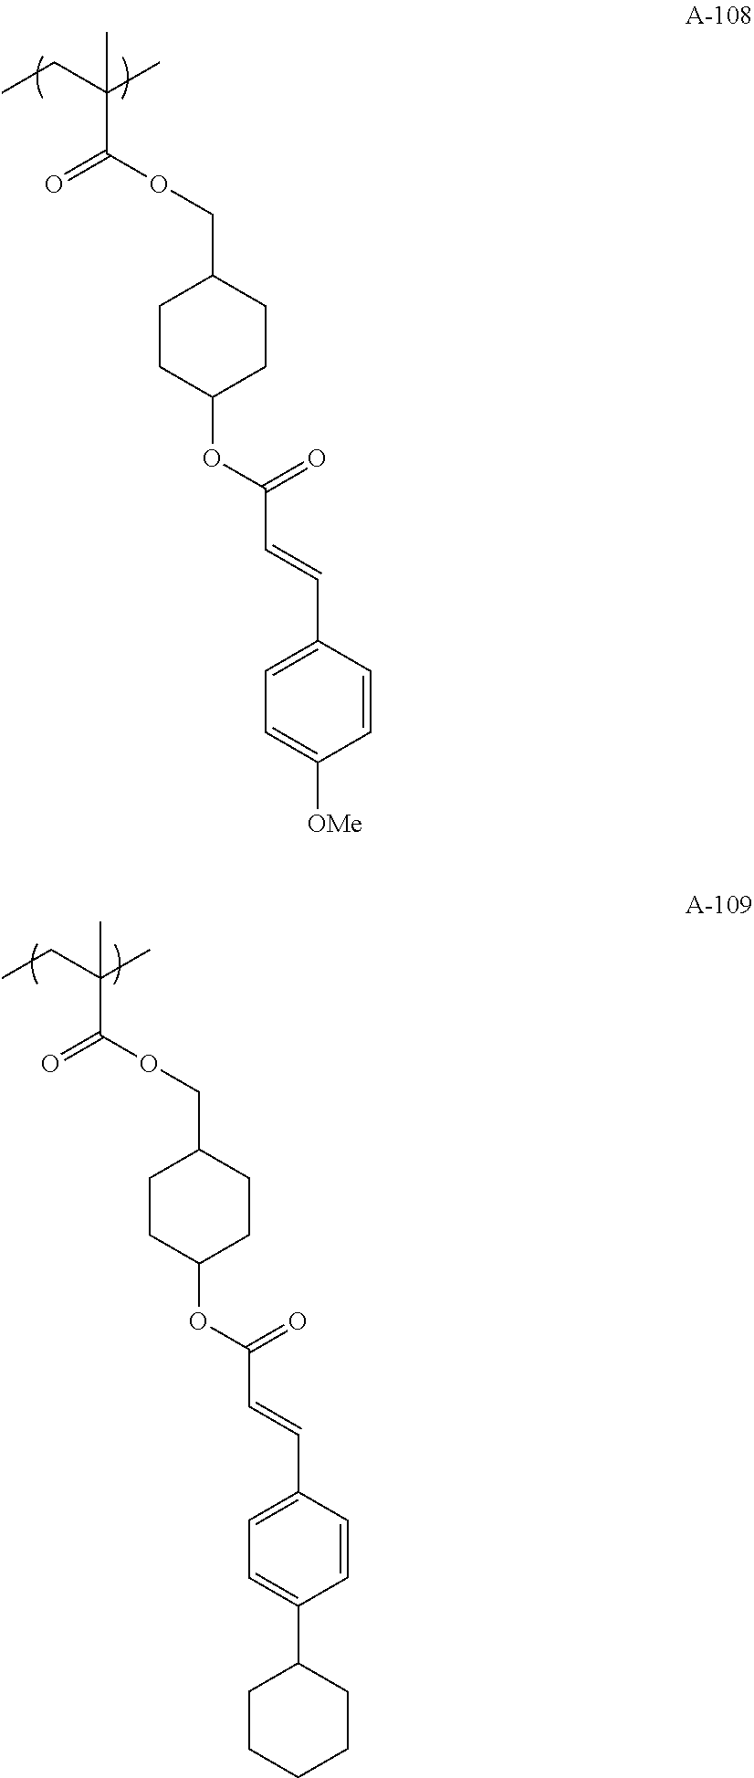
C(C(OCC1CCC(OC(C=CC2=CC=C([OMe])C=C2)=O)CC1)=O)(CC)(C)C.C(C(OCC1CCC(OC(C=CC2=CC=C(C3CCCCC3)C=C2)=O)CC1)=O)(CC)(C)C
